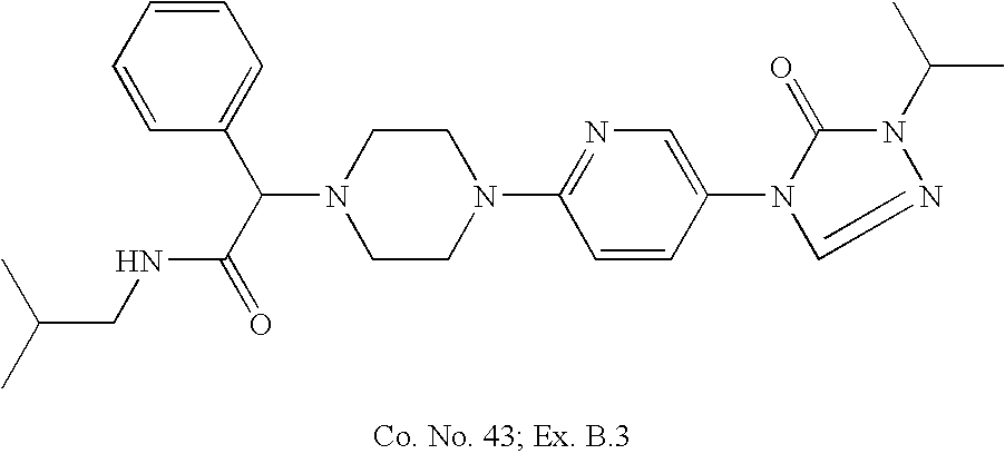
N1(C(C(=O)NCC(C)C)C2=CC=CC=C2)CCN(C2=NC=C(N3C(=O)N(C(C)C)N=C3)C=C2)CC1
